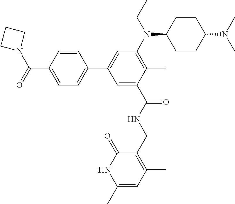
C(C1=CC(C2=CC=C(C(N3CCC3)=O)C=C2)=CC(N(C2CCC(N(C)C)CC2)CC)=C1C)(NCC1=C(C)C=C(C)NC1=O)=O
